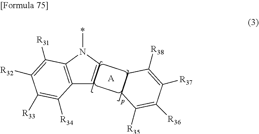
C12=C(N(*)C=C1)C([R31])=C([R32])C([R33])=C2[R34].C1CC([R38])=C([R37])C([R36])=C1[R35].[A]
